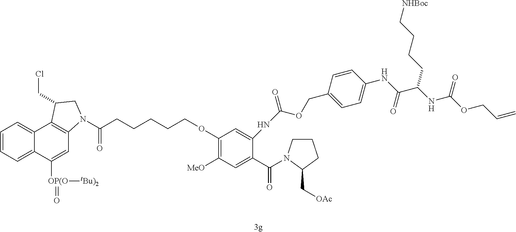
C1(OCCCCCC(N2C3=C(C4=CC=CC=C4C([OP(O]([tBu)2])=O)=C3)C(CCl)C2)=O)=C([MeO])C=C(C(=O)N2CCCC2C[OAc])C(NC(OCC2=CC=C(NC(C(NC(OCC=C)=O)CCCC[NHBoc])=O)C=C2)=O)=C1
